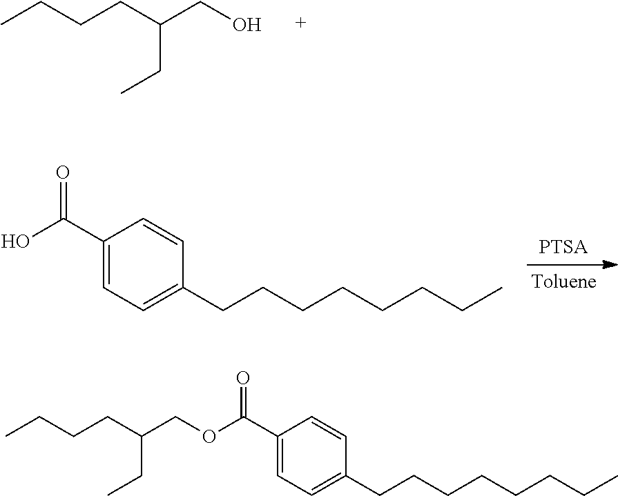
CCCCC(CO)CC.C1(C(O)=O)=CC=C(CCCCCCCC)C=C1.CCCCC(COC(C1=CC=C(CCCCCCCC)C=C1)=O)CC
